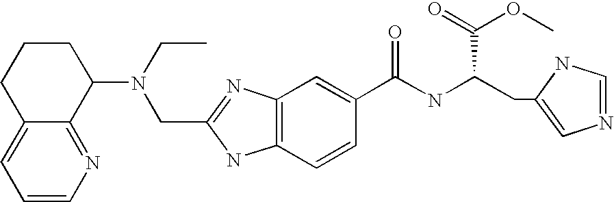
C12=CC=CN=C1C(N(CC)CC1=NC3=C(N1)C=CC(C(NC(CC1=CN=CN1)C(OC)=O)=O)=C3)CCC2
